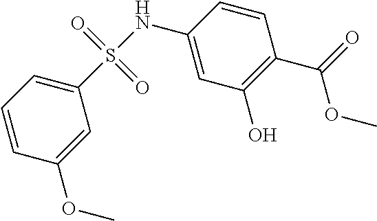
C1(NS(C2=CC=CC(OC)=C2)(=O)=O)=CC(O)=C(C(=O)OC)C=C1
